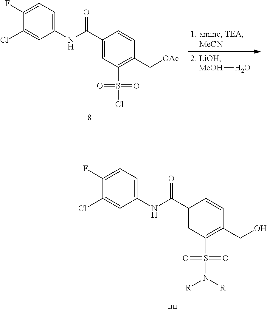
C1(NC(C2=CC(S(=O)(N([R])[R])=O)=C(CO)C=C2)=O)=CC=C(F)C(Cl)=C1.C1(NC(C2=CC(S(=O)(Cl)=O)=C(C[OAc])C=C2)=O)=CC=C(F)C(Cl)=C1.[MeOH]O
